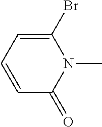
C1(Br)=CC=CC(=O)N1C
